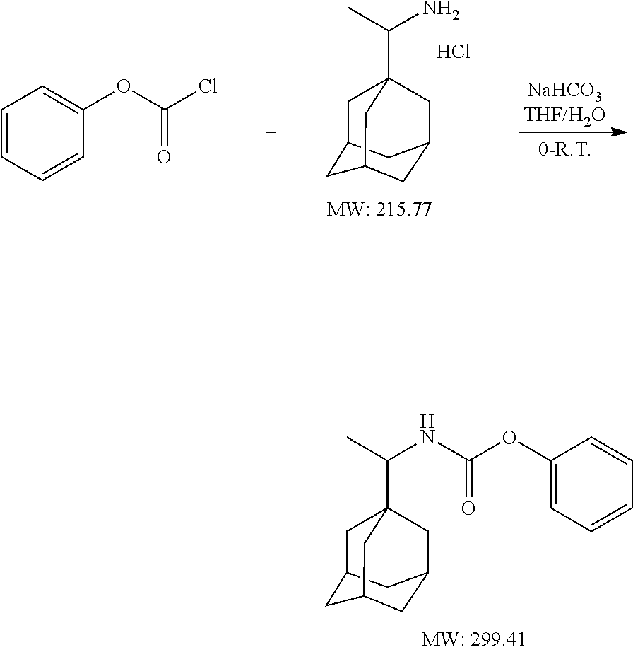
C1C2CC3CC(CC1(C(NC(OC1=CC=CC=C1)=O)C)C3)C2.C1C2CC3CC(CC1(C(C)N)C3)C2.Cl.C1=CC=CC(OC(Cl)=O)=C1
